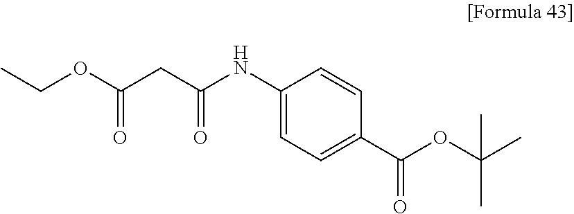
C1=CC(C(OC(C)(C)C)=O)=CC=C1NC(CC(OCC)=O)=O
